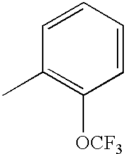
C1=CC(C)=C([OCF3])C=C1
